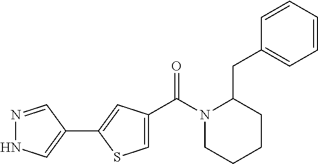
N1(C(C2=CSC(C3=CNN=C3)=C2)=O)CCCCC1CC1=CC=CC=C1
